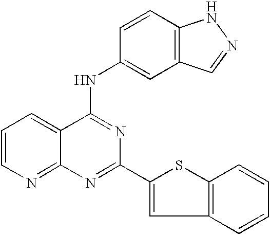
C12=NC=CC=C1C(NC1=CC3=C(C=C1)NN=C3)=NC(C1=CC3=C(S1)C=CC=C3)=N2
